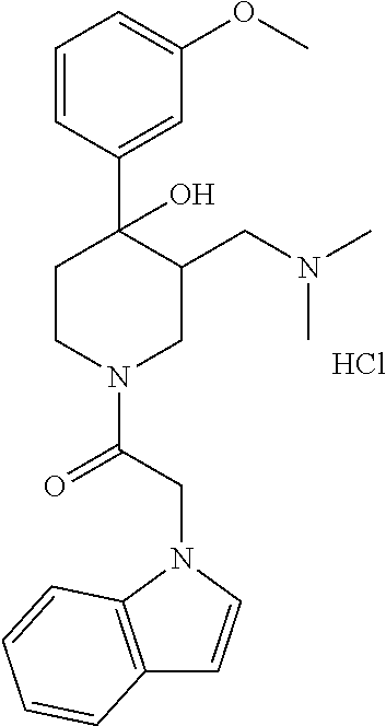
Cl.C1=CC(C2(O)CCN(C(CN3C4=C(C=C3)C=CC=C4)=O)CC2CN(C)C)=CC(OC)=C1
